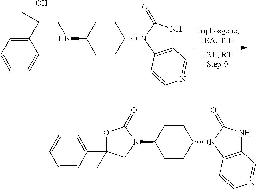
C1=CC=CC(C(CNC2CCC(N3C4=C(NC3=O)C=NC=C4)CC2)(C)O)=C1.C1CC(N2C3=C(NC2=O)C=NC=C3)CCC1N1CC(C)(C2=CC=CC=C2)OC1=O
